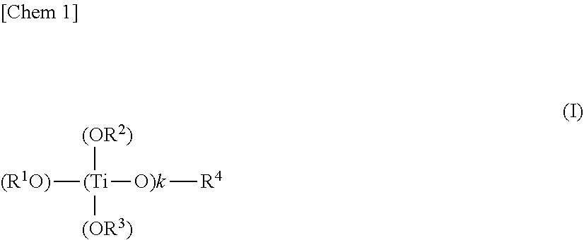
[(OR2)][(Ti]([(OR3)])([O)k][R4])[(R1O)]
